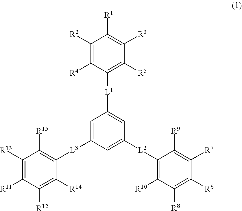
C1([R2])=C([R4])C([L1]C2=CC([L2]C3=C([R10])C([R8])=C([R6])C([R7])=C3[R9])=CC([L3]C3=C([R15])C([R13])=C([R11])C([R12])=C3[R14])=C2)=C([R5])C([R3])=C1[R1]
